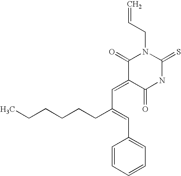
C=CCN1C(=O)C(=CC(CCCCCC)=CC2=CC=CC=C2)C(=O)NC1=S
